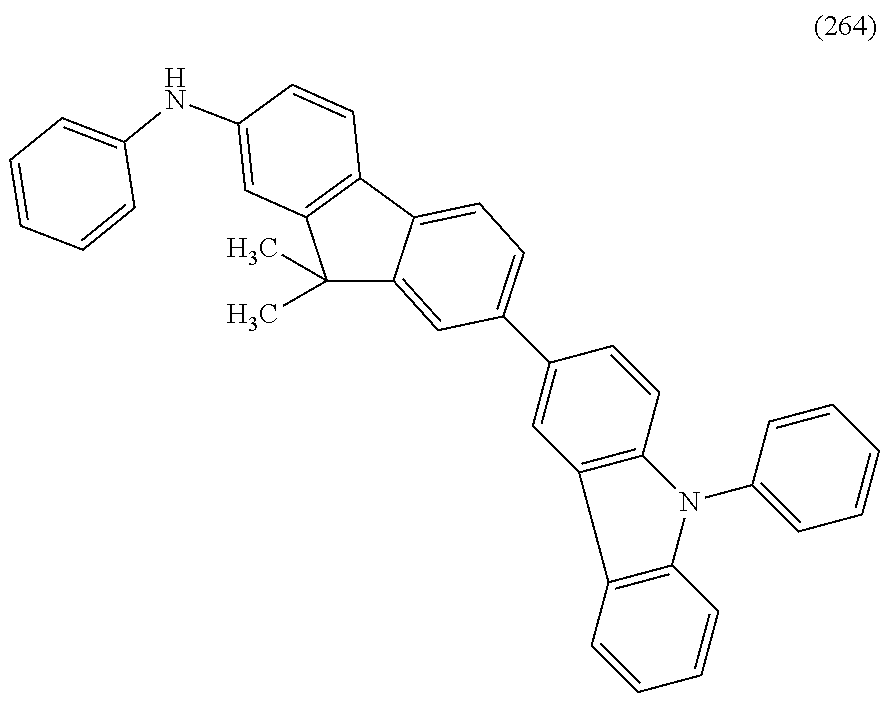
C1(C2=CC=C3C(=C2)C(C)(C)C2=C3C=CC(NC3=CC=CC=C3)=C2)=CC2=C(C=C1)N(C1=CC=CC=C1)C1=C2C=CC=C1
